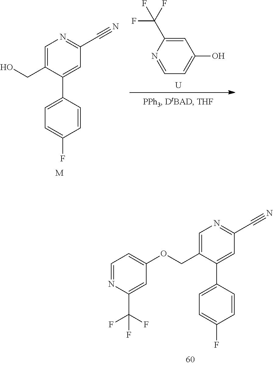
C1=C(COC2=CC=NC(C(F)(F)F)=C2)C(C2=CC=C(F)C=C2)=CC(C#N)=N1.C1=C(CO)C(C2=CC=C(F)C=C2)=CC(C#N)=N1.[M].C1=C(C(F)(F)F)N=CC=C1O.[U]
